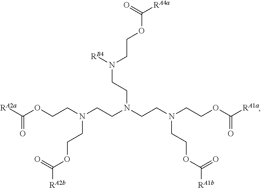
[RA2a]C(OCCN(CCN(CCN(CCOC([RA1a])=O)CCOC([RA1b])=O)CCN([RB4])CCOC([RA4a])=O)CCOC([RA2b])=O)=O
